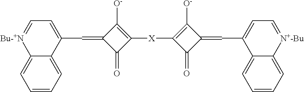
C1(C=C2C(=O)C([X]C3=C([O-])C(=CC4=CC=[N+-Bu]C5=CC=CC=C45)C3=O)=C2[O-])=CC=[Bu-+N]C2=CC=CC=C12
